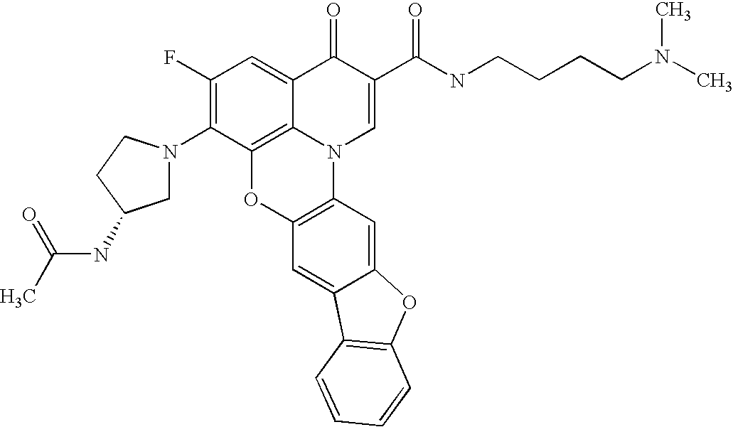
C1(F)=C(N2CC(NC(C)=O)CC2)C2=C3C(=C1)C(=O)C(C(=O)NCCCCN(C)C)=CN3C1=C(O2)C=C2C(=C1)OC1=C2C=CC=C1
